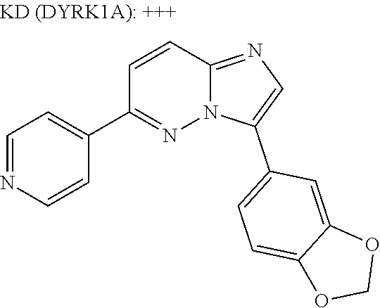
C1=NC=CC(C2=NN3C(=NC=C3C3=CC=C4C(=C3)OCO4)C=C2)=C1
